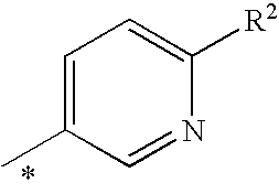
C1=C(C)C=NC([R2])=C1
